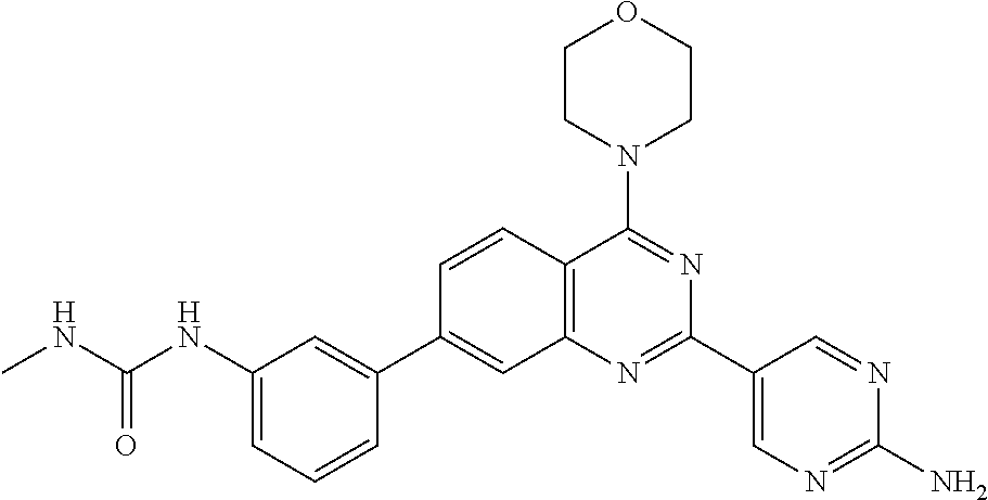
C1(NC(NC)=O)=CC=CC(C2=CC3=C(C(N4CCOCC4)=NC(C4=CN=C(N)N=C4)=N3)C=C2)=C1
